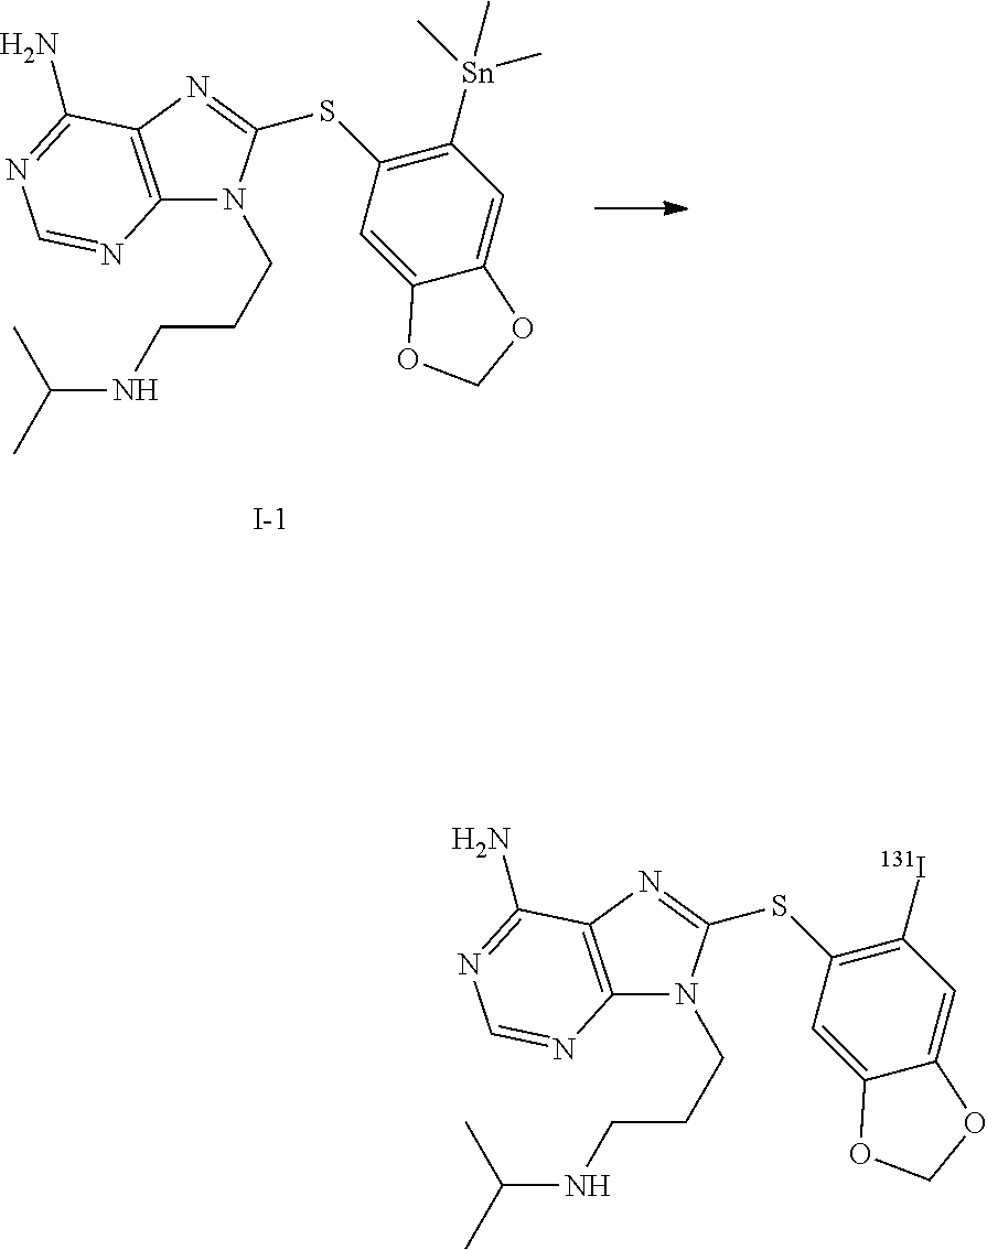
C1([Sn](C)(C)C)=C(SC2=NC3=C(N2CCCNC(C)C)N=CN=C3N)C=C2C(=C1)OCO2.[I-].C1([131I])=C(SC2=NC3=C(N2CCCNC(C)C)N=CN=C3N)C=C2C(=C1)OCO2
